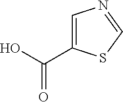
C1(C(O)=O)=CN=CS1
